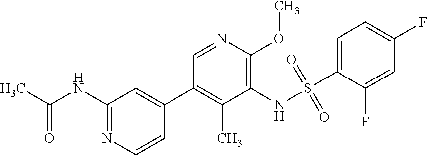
C1(NC(C)=O)=NC=CC(C2=C(C)C(NS(C3=CC=C(F)C=C3F)(=O)=O)=C(OC)N=C2)=C1
